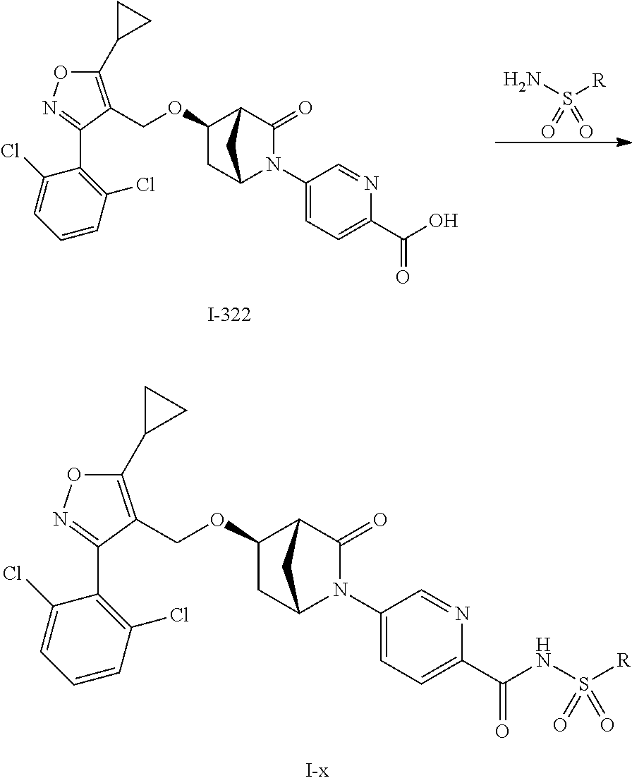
[R]S(N)(=O)=O.C1(=O)C2C(OCC3=C(C4CC4)ON=C3C3=C(Cl)C=CC=C3Cl)CC(N1C1=CC=C(C(O)=O)N=C1)C2.C1(=O)C2C(OCC3=C(C4CC4)ON=C3C3=C(Cl)C=CC=C3Cl)CC(N1C1=CC=C(C(=O)NS([R])(=O)=O)N=C1)C2
